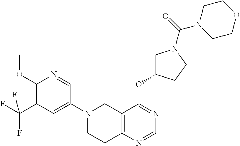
C12=C(N=CN=C1OC1CN(C(N3CCOCC3)=O)CC1)CCN(C1=CC(C(F)(F)F)=C(OC)N=C1)C2
